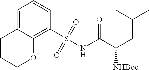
C1CCOC2=C(S(NC(C(CC(C)C)[NHBoc])=O)(=O)=O)C=CC=C12
